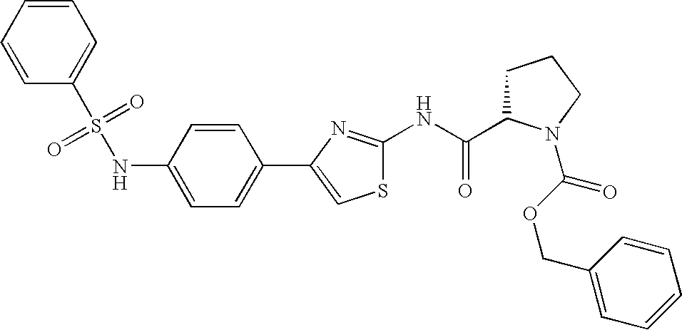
S1C(NC(=O)C2CCCN2C(OCC2=CC=CC=C2)=O)=NC(C2=CC=C(NS(C3=CC=CC=C3)(=O)=O)C=C2)=C1
